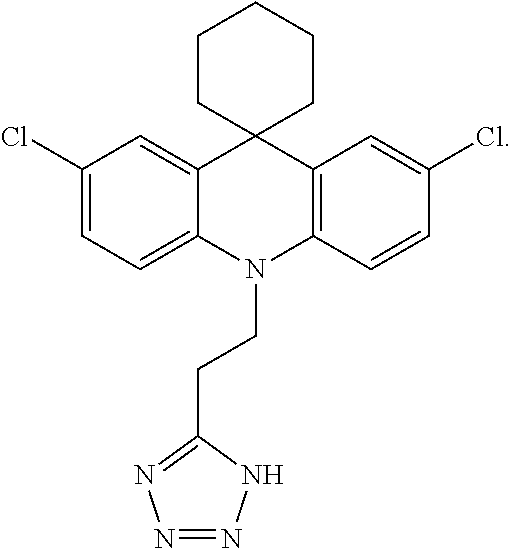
C1(Cl)=CC=C2C(=C1)C1(C3=C(N2CCC2=NN=NN2)C=CC(Cl)=C3)CCCCC1
